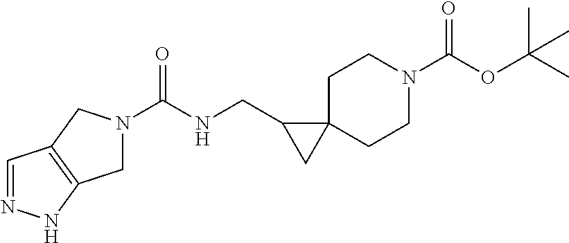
C(=O)(NCC1CC12CCN(C(=O)OC(C)(C)C)CC2)N1CC2=C(C=NN2)C1
